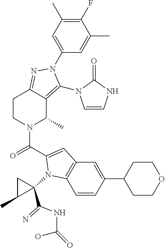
C1(F)=C(C)C=C(N2C(N3C=CNC3=O)=C3C(C)N(C(=O)C4=CC5=C(C=CC(C6CCOCC6)=C5)N4C4(C(NC(=O)O)=N)CC4C)CCC3=N2)C=C1C
